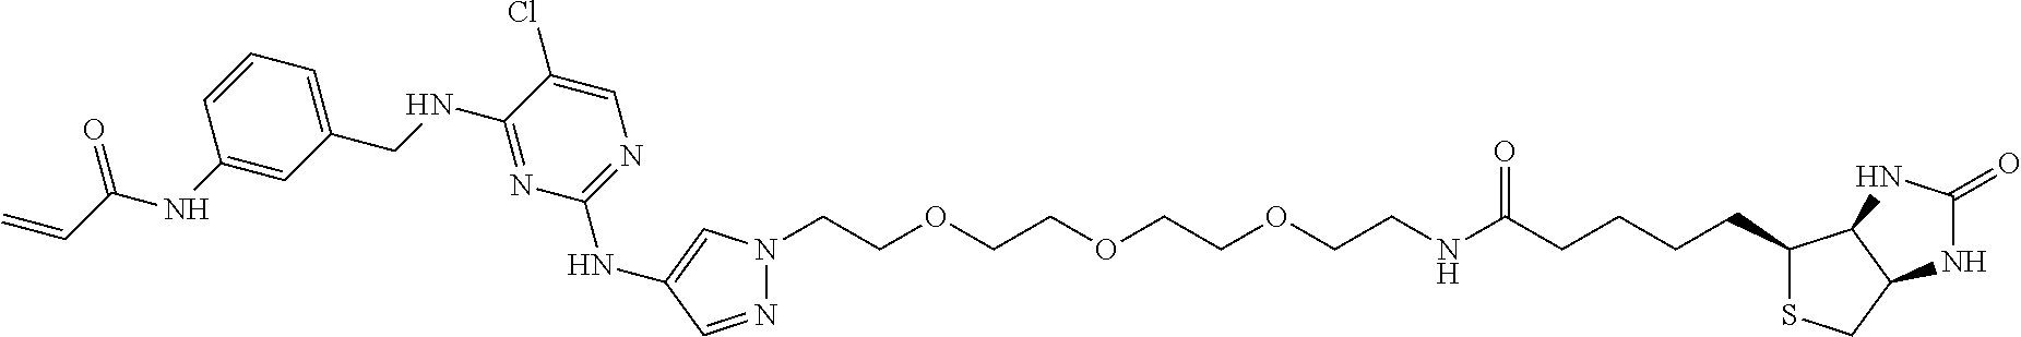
N1=CC(NC2=NC=C(Cl)C(NCC3=CC=CC(NC(C=C)=O)=C3)=N2)=CN1CCOCCOCCOCCNC(CCCCC1SCC2C1NC(=O)N2)=O
